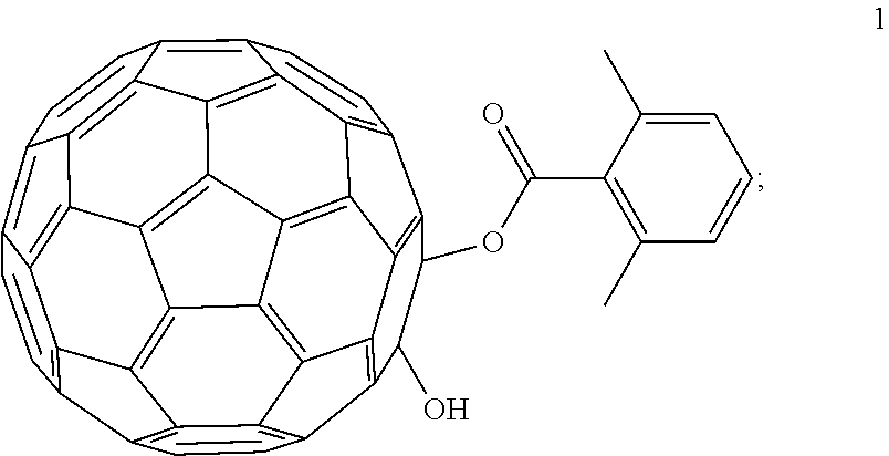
C1(OC(C2=C(C)C=CC=C2C)=O)C(O)C2=C3C4=C1C1=C5C4=C4C6=C3C3=C2C=CC2=C3C3=C6C6=C4C4=C5C(=C5C=CC7=C8C(=C6C7=C45)C3=C2C=C8)C=C1
